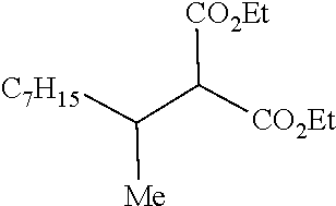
[C7H15]C(C([CO2Et])[CO2Et])[Me]
